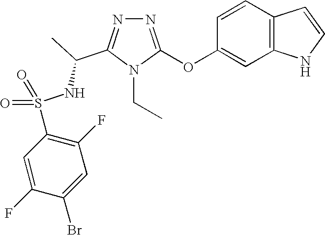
N1=C(OC2=CC3=C(C=C2)C=CN3)N(CC)C(C(NS(C2=C(F)C=C(Br)C(F)=C2)(=O)=O)C)=N1
